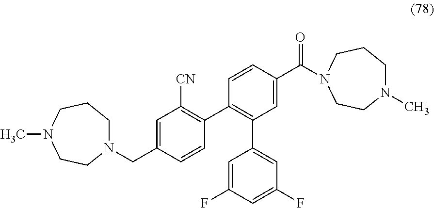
C1=C(C(=O)N2CCCN(C)CC2)C=CC(C2=C([CN])C=C(CN3CCCN(C)CC3)C=C2)=C1C1=CC(F)=CC(F)=C1
